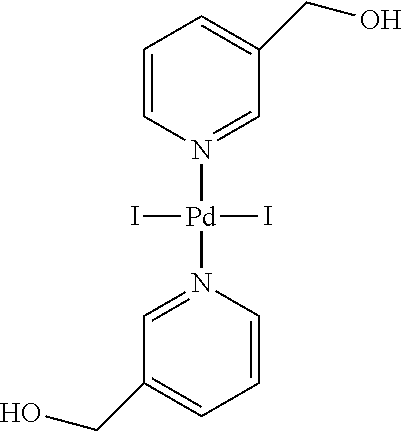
C1=CN([Pd](N2=CC(CO)=CC=C2)(I)I)=CC(CO)=C1
